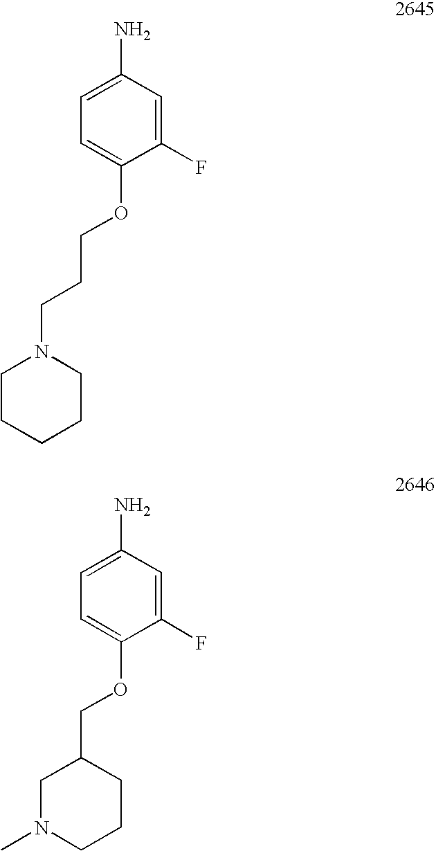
C1=C(OCCCN2CCCCC2)C(F)=CC(N)=C1.C1=C(OCC2CN(C)CCC2)C(F)=CC(N)=C1
